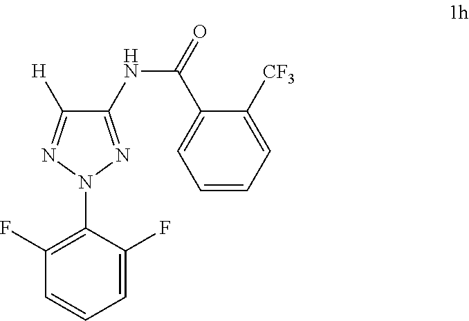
C1(NC(C2=CC=CC=C2[CF3])=O)=NN(C2=C(F)C=CC=C2F)N=C1[H]
